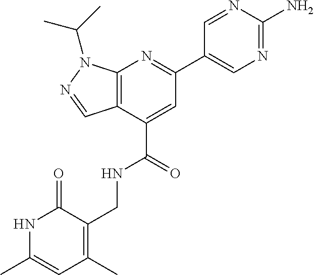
C12=C(C(C(=O)NCC3=C(C)C=C(C)NC3=O)=CC(C3=CN=C(N)N=C3)=N1)C=NN2C(C)C
